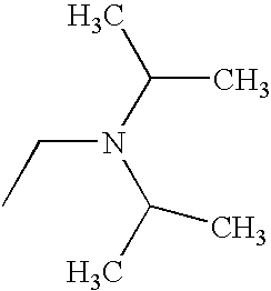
N(C(C)C)(C(C)C)CC
